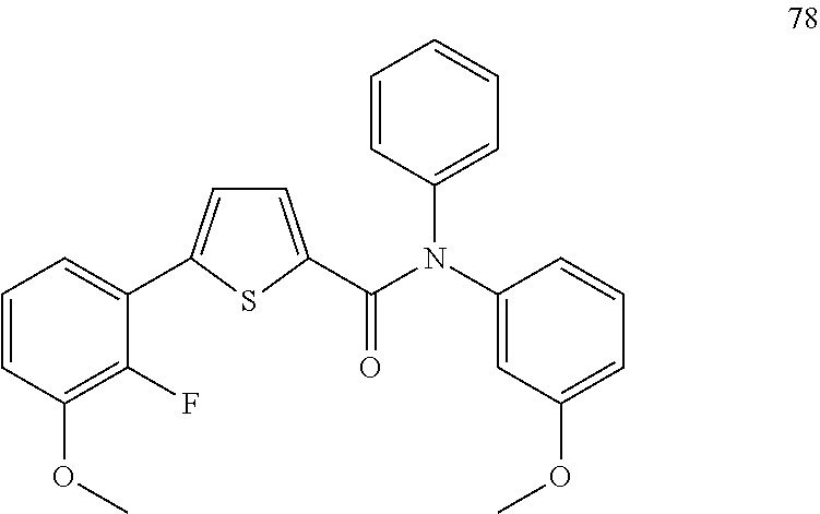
C1=CC(OC)=C(F)C(C2=CC=C(C(N(C3=CC(OC)=CC=C3)C3=CC=CC=C3)=O)S2)=C1
